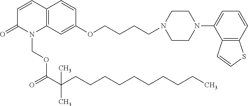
C12=C(C=C(OCCCCN3CCN(C4=CC=CC5=C4C=CS5)CC3)C=C1)N(COC(C(CCCCCCCCCC)(C)C)=O)C(=O)C=C2
